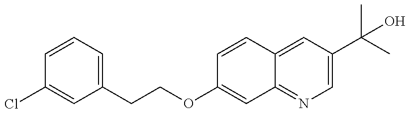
C(C1=CC=CC(Cl)=C1)COC1=CC2=NC=C(C(C)(C)O)C=C2C=C1
